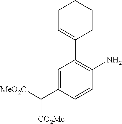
C1=C(C([MeO2C])[CO2Me])C=CC(N)=C1C1=CCCCC1
